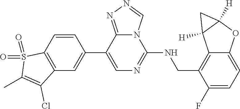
C1(C2=CC3=C(C=C2)S(=O)(=O)C(C)=C3Cl)=CN=C(NCC2=C3C(=CC=C2F)OC2([H])C3([H])C2)N2C1=NN=C2
